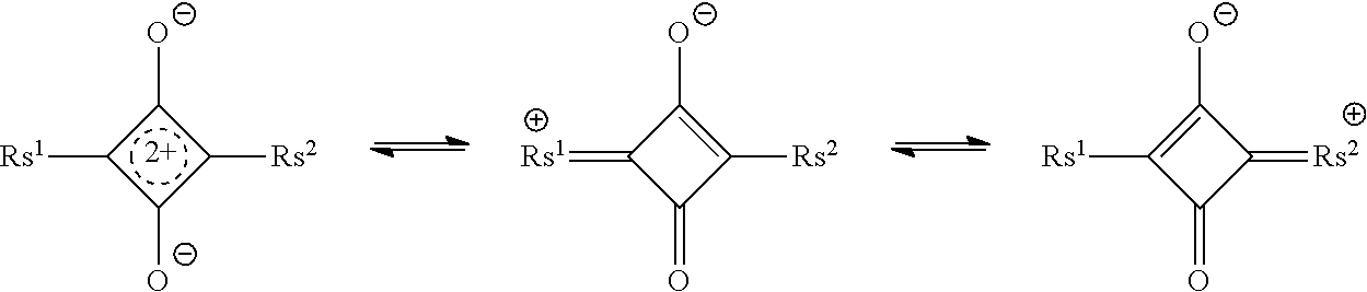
c1([Rs1])c([O-])c([Rs2])c1[O-].C1(=[Rs1])C(=O)C([Rs2])=C1[O-].C1([Rs1])=C([O-])C(=[Rs2])C1=O
